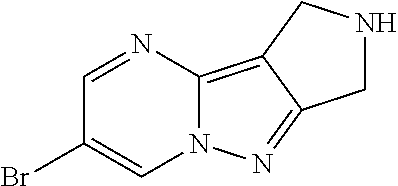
C1=NC2=C3C(=NN2C=C1Br)CNC3
